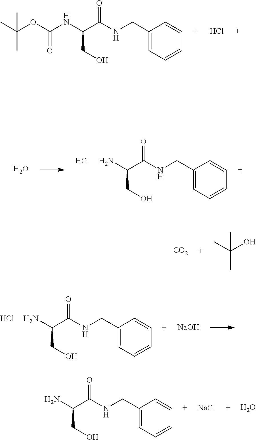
CC(OC(NC(C(NCC1=CC=CC=C1)=O)CO)=O)(C)C.Cl.NC(C(NCC1=CC=CC=C1)=O)CO.Cl.O.[CO2].C(C)(C)(O)C.NC(C(NCC1=CC=CC=C1)=O)CO.Cl.[NaOH].NC(C(NCC1=CC=CC=C1)=O)CO.[NaCl].O
